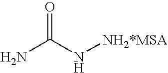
NC(N[NH2*MSA])=O
